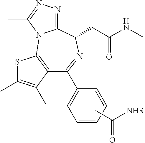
C1(C2=CC=CC=C2)=NC(CC(NC)=O)C2=NN=C(C)N2C2=C1C(C)=C(C)S2.CC([NHR])=O
